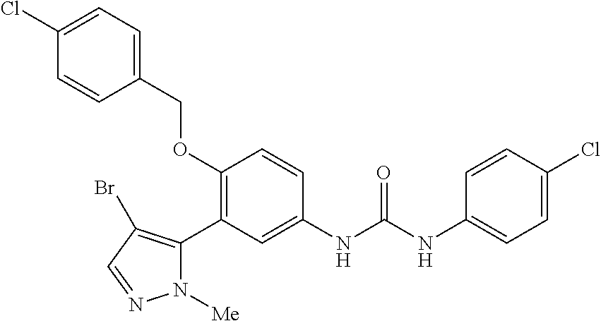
C1(OCC2=CC=C(Cl)C=C2)=C(C2=C(Br)C=NN2[Me])C=C(NC(NC2=CC=C(Cl)C=C2)=O)C=C1
